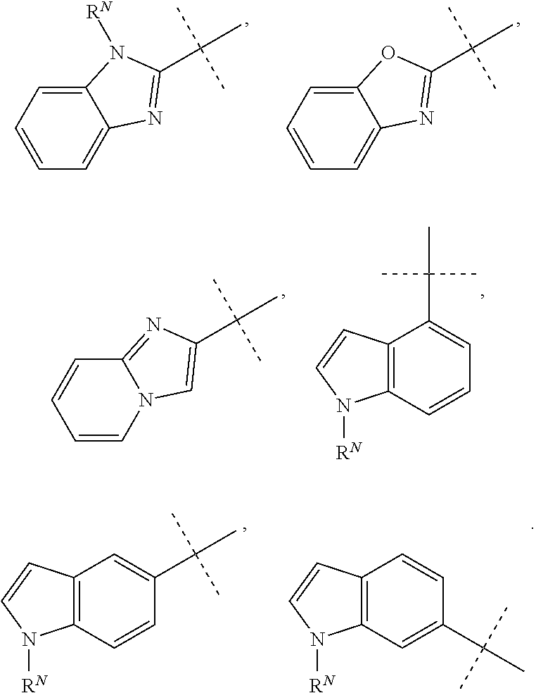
C12=CC=CC=C1N=C(C(C)(C)C)N2[RN].C12=CC=CC=C1N=C(C(C)(C)C)O2.C12=NC(C(C)(C)C)=CN1C=CC=C2.C12=C(C=CC=C1C(C)(C)C)N([RN])C=C2.C12=C(C=CC(C(C)(C)C)=C1)N([RN])C=C2.C12=C(C=C(C(C)(C)C)C=C1)N([RN])C=C2
